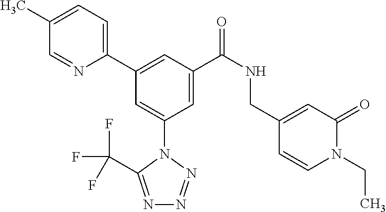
C1(C)=CC=C(C2=CC(C(NCC3=CC(=O)N(CC)C=C3)=O)=CC(N3C(C(F)(F)F)=NN=N3)=C2)N=C1
